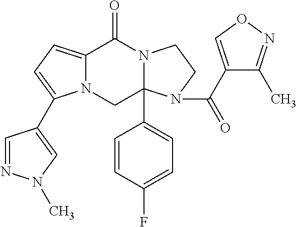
C12=CC=C(C3=CN(C)N=C3)N1CC1(C3=CC=C(F)C=C3)N(C2=O)CCN1C(C1=CON=C1C)=O
